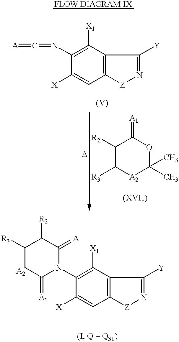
C1([X])=CC2=C(C([X1])=C1N=C=[A])C([Y])=N[Z]2.C1([R2])C([R3])[A2]C(C)(C)OC1=[A1].C1C(=[A1])N(C2=C([X1])C3=C(C=C2[X])[Z]N=C3[Y])C(=[A])C([R2])C1[R3]
